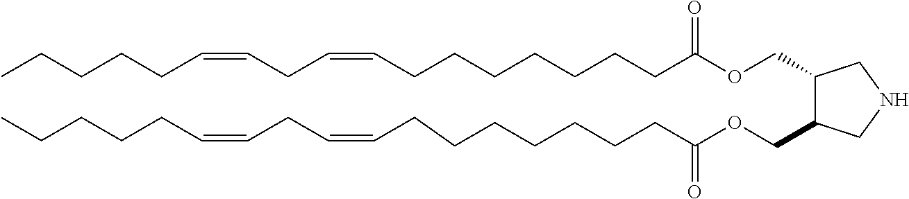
C1(COC(CCCCCCCC=CCC=CCCCCC)=O)C(COC(CCCCCCCC=CCC=CCCCCC)=O)CNC1
